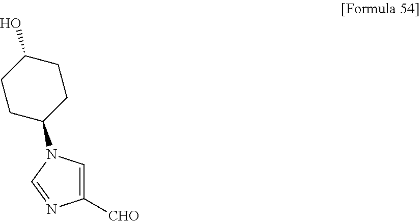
C1([CHO])=CN(C2CCC(O)CC2)C=N1
